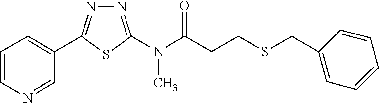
C1=CN=CC(C2=NN=C(N(C(CCSCC3=CC=CC=C3)=O)C)S2)=C1
